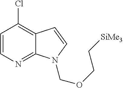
C1=CN=C2C(=C1Cl)C=CN2COCC[SiMe3]
